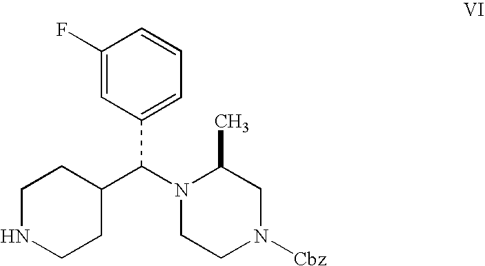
C1(F)=CC(C(N2CCN([Cbz])CC2C)C2CCNCC2)=CC=C1
